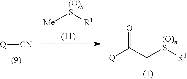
[Me][(O)nS][R1].O=C(C[(O)nS][R1])[Q].[CN][Q]
